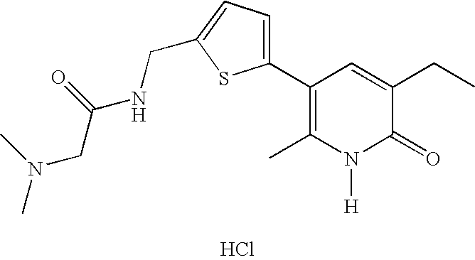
Cl.C1(C2=CC=C(CNC(CN(C)C)=O)S2)=C(C)N([H])C(=O)C(CC)=C1
